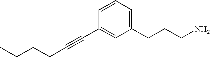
C1=CC(C#CCCCC)=CC(CCCN)=C1
